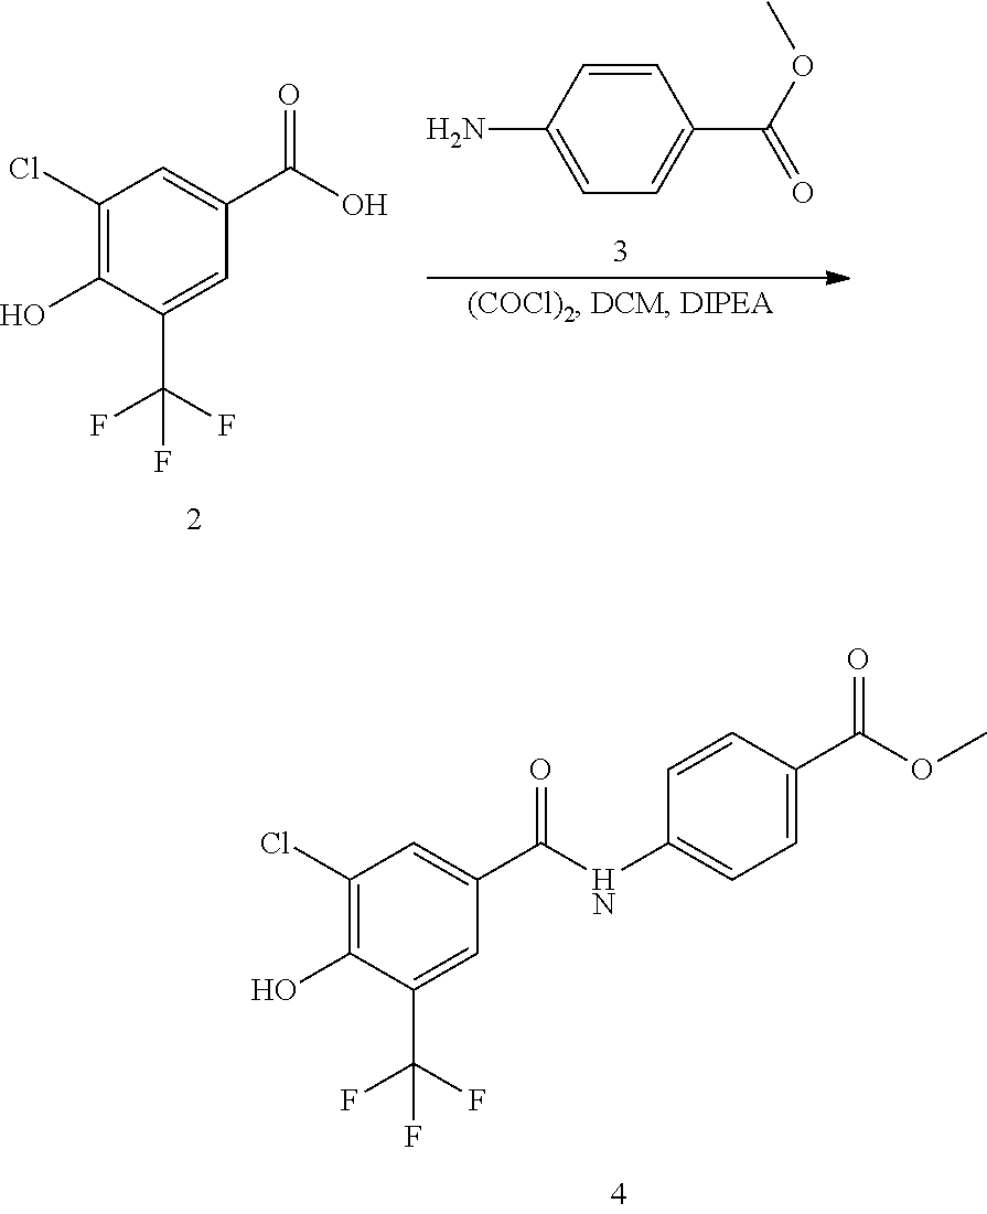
C1(Cl)=C(O)C(C(F)(F)F)=CC(C(NC2=CC=C(C(OC)=O)C=C2)=O)=C1.C1(Cl)=C(O)C(C(F)(F)F)=CC(C(O)=O)=C1.NC1=CC=C(C(OC)=O)C=C1
